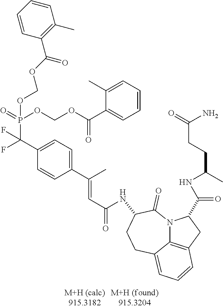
C1(C(F)(P(=O)(OCOC(=O)C2=CC=CC=C2C)OCOC(C2=C(C)C=CC=C2)=O)F)=CC=C(C(C)=CC(=O)NC2C(=O)N3C4=C(CC3C(=O)NC(C)CCC(N)=O)C=CC=C4CC2)C=C1
